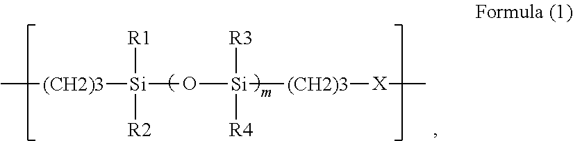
C[(CH2)3][Si](O[Si]([(CH2)3][X]C)([R3])[R4])([R1])[R2]
